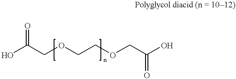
OC(=O)COCCOCC(O)=O
